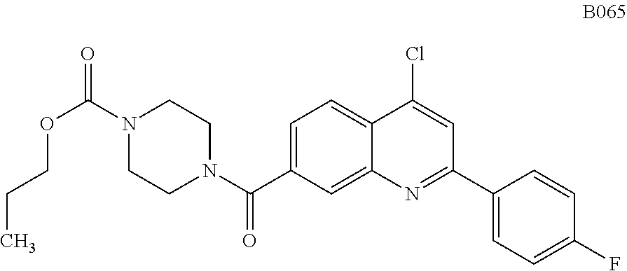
C1=C(C(N2CCN(C(=O)OCCC)CC2)=O)C=C2C(=C1)C(Cl)=CC(C1=CC=C(F)C=C1)=N2
